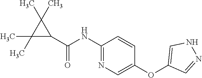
C1(C)(C)C(C(=O)NC2=NC=C(OC3=CNN=C3)C=C2)C1(C)C
